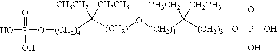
[(CH2)4](C([(CH2)4]O[(CH2)4]C([(CH2)3]OP(O)(=O)O)([CH3CH2])[CH2CH3])([CH3CH2])[CH2CH3])OP(O)(=O)O
